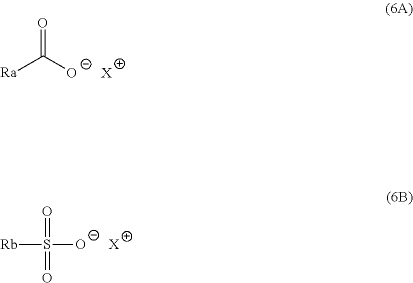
O=C([Ra])[O-].[X].[Rb]S(=O)([O-])=O.[X]
